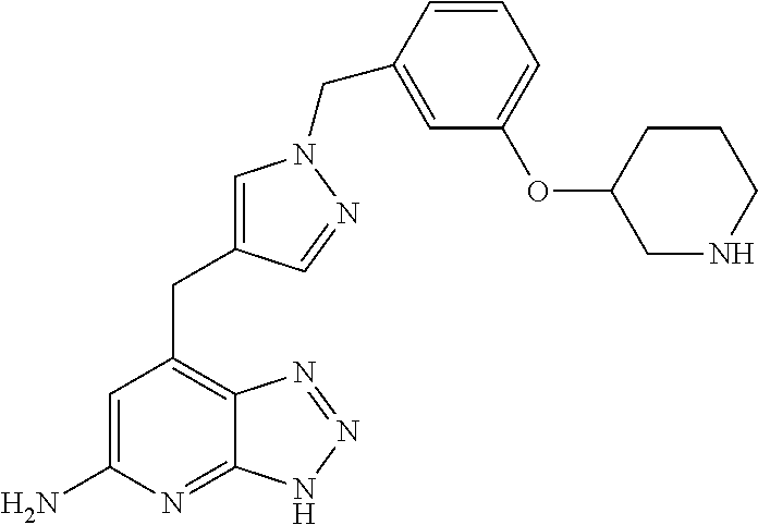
C1=C(N)N=C2C(=C1CC1=CN(CC3=CC(OC4CNCCC4)=CC=C3)N=C1)N=NN2
